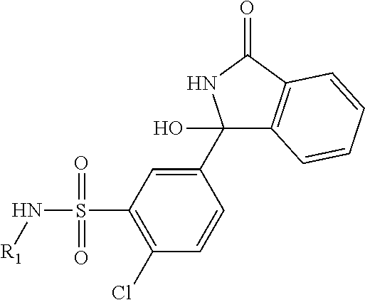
C1(Cl)=C(S(N[R1])(=O)=O)C=C(C2(O)C3=C(C(=O)N2)C=CC=C3)C=C1
